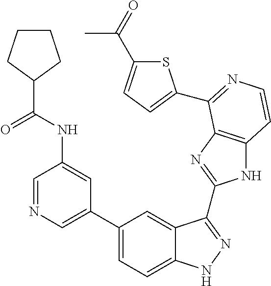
C1(C2=CN=CC(NC(C3CCCC3)=O)=C2)=CC=C2C(=C1)C(C1=NC3=C(N1)C=CN=C3C1=CC=C(C(=O)C)S1)=NN2
